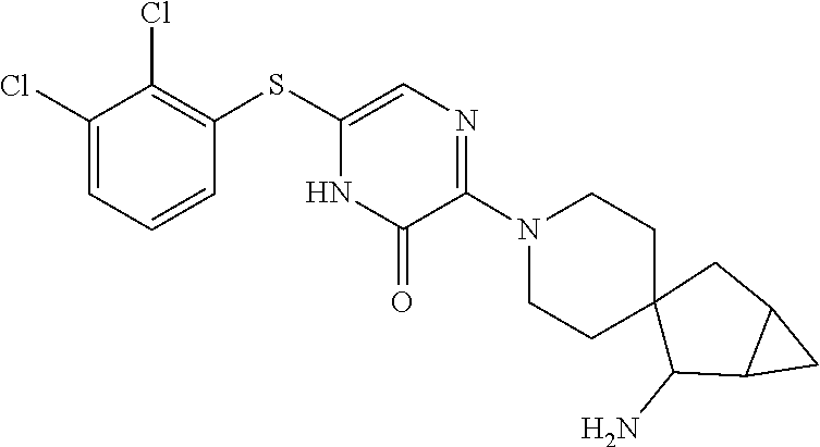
C1C2(CCN(C3=NC=C(SC4=C(Cl)C(Cl)=CC=C4)NC3=O)C1)C(N)C1C(C2)C1
